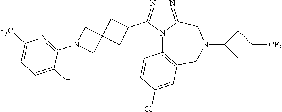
N1=C2N(C(C3CC4(C3)CN(C3=NC([F3C])=CC=C3F)C4)=N1)C1=C(CN(C3CC([CF3])C3)C2)C=C(Cl)C=C1
